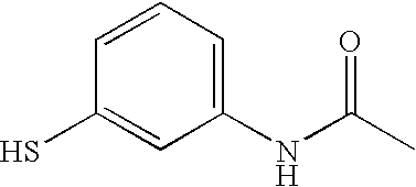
C1(S)=CC(NC(C)=O)=CC=C1
